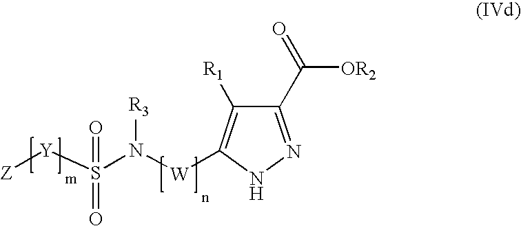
C1(C(=O)[OR2])=NNC([W]N(S([Y][Z])(=O)=O)[R3])=C1[R1]
